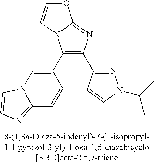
C1(C2=CN3C(=NC=C3)C=C2)=C(C2=NN(C(C)C)C=C2)N=C2N1C=CO2
